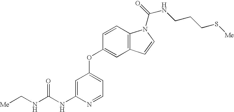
C(NC1=CC(OC2=CC3=C(C=C2)N(C(=O)NCCCS[Me])C=C3)=CC=N1)(NC[Me])=O
